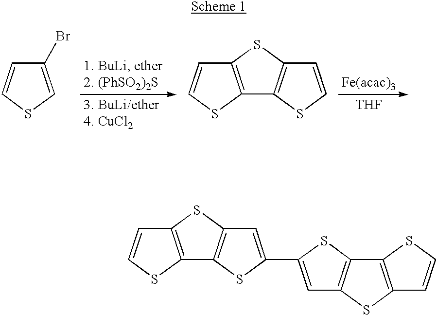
C1=C(C2=CC3=C(C4=C(C=CS4)S3)S2)SC2=C1SC1=C2SC=C1.C1(Br)=CSC=C1.C1=CSC2=C1SC1=C2SC=C1.[THF]
